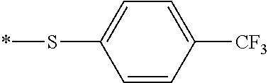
C1=CC([CF3])=CC=C1S*
